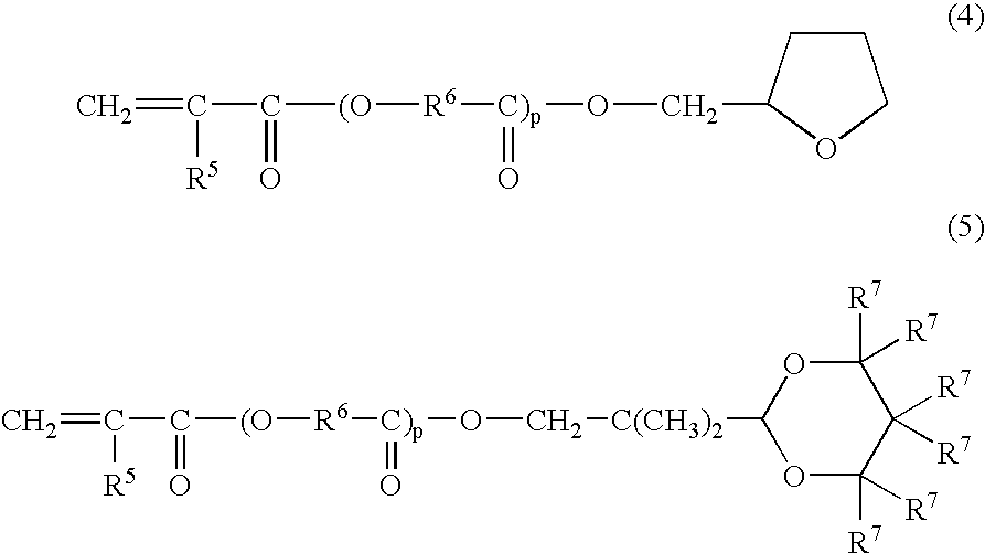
C=C(C(=O)[(O][R6][C)p](OCC1CCCO1)=O)[R5].C=C(C(=O)[(O][R6][C)p](OC[C(CH3)2]C1OC([R7])([R7])C([R7])([R7])C([R7])([R7])O1)=O)[R5]
